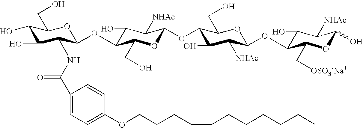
C1(O)C(O)C(NC(C2=CC=C(OCCCC=CCCCCCC)C=C2)=O)C(OC2C(O)C([NHAc])C(OC3C(O)C([NHAc])C(OC4C(O)C([NHAc])C(O)OC4C[OSO3-Na+])OC3CO)OC2CO)OC1CO
